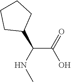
C(C(NC)C1CCCC1)(O)=O
